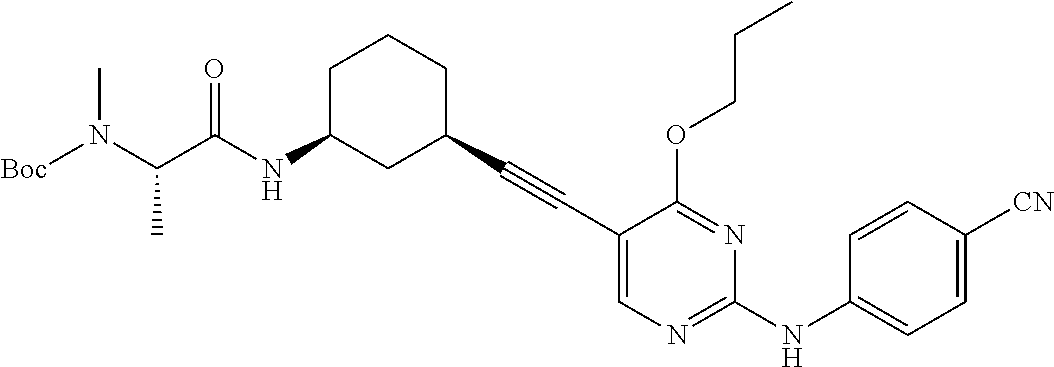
[Boc]N(C(C(NC1CC(C#CC2=CN=C(NC3=CC=C([CN])C=C3)N=C2OCCC)CCC1)=O)C)C
